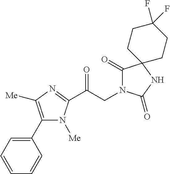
C1(C2=CC=CC=C2)=C([Me])N=C(C(CN2C(=O)C3(NC2=O)CCC(F)(F)CC3)=O)N1[Me]
